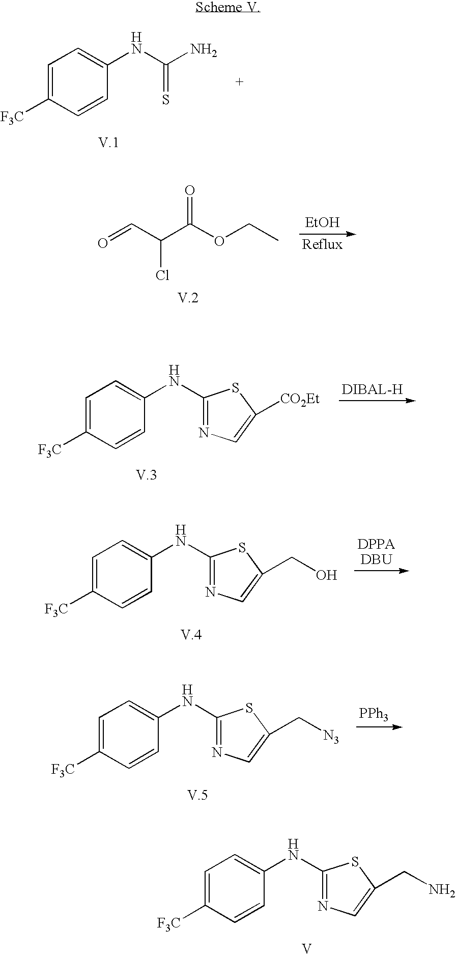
C1=C([F3C])C=CC(NC(N)=S)=C1.[EtOH].O=CC(C(OCC)=O)Cl.C1=C([F3C])C=CC(NC2=NC=C([CO2Et])S2)=C1.C1=C([F3C])C=CC(NC2=NC=C(CO)S2)=C1.C1=C([F3C])C=CC(NC2=NC=C(C[N3])S2)=C1.[PPh3].C1=C([F3C])C=CC(NC2=NC=C(CN)S2)=C1.[V]
